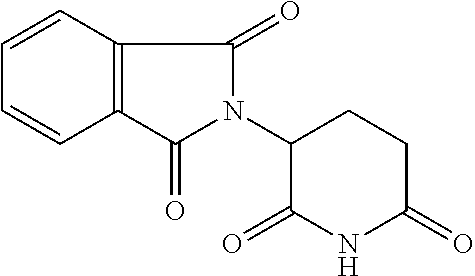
C1=CC2=C(C=C1)C(=O)N(C1C(=O)NC(=O)CC1)C2=O
